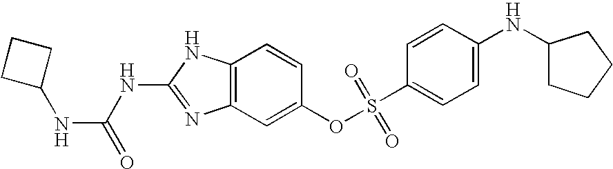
C12=C(C=C(OS(C3=CC=C(NC4CCCC4)C=C3)(=O)=O)C=C1)N=C(NC(=O)NC1CCC1)N2
